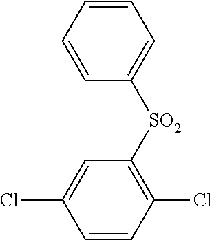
C1=CC=CC([SO2]C2=C(Cl)C=CC(Cl)=C2)=C1
